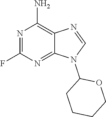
N1=C(F)N=C2C(=C1N)N=CN2C1CCCCO1
